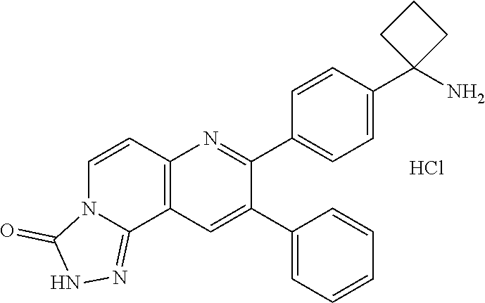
C1(C2=CC3=C(N=C2C2=CC=C(C4(N)CCC4)C=C2)C=CN2C3=NNC2=O)=CC=CC=C1.Cl
